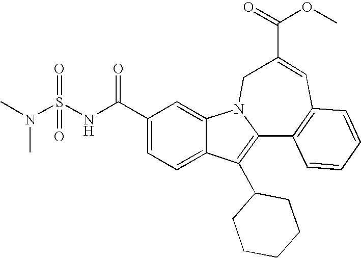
C1(C(NS(N(C)C)(=O)=O)=O)=CC=C2C(=C1)N1C(=C2C2CCCCC2)C2=C(C=C(C(=O)OC)C1)C=CC=C2
